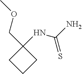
C1(NC(N)=S)(COC)CCC1
